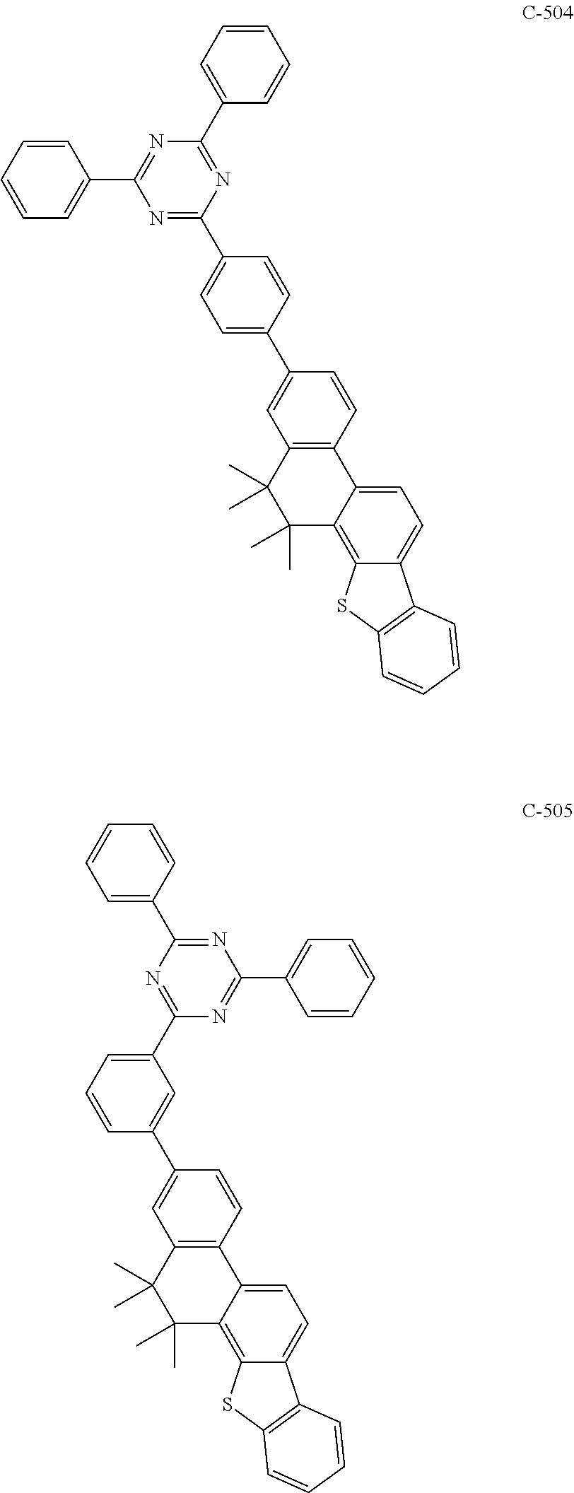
C1(C2=NC(C3=CC=CC=C3)=NC(C3=CC=CC=C3)=N2)=CC=C(C2=CC3=C(C=C2)C2=CC=C4C(=C2C(C)(C)C3(C)C)SC2=C4C=CC=C2)C=C1.C1=C(C2=NC(C3=CC=CC=C3)=NC(C3=CC=CC=C3)=N2)C=C(C2=CC3=C(C=C2)C2=CC=C4C(=C2C(C)(C)C3(C)C)SC2=C4C=CC=C2)C=C1
